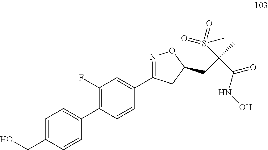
C1(F)=C(C2=CC=C(CO)C=C2)C=CC(C2=NOC(CC(C(NO)=O)(S(=O)(C)=O)C)C2)=C1
